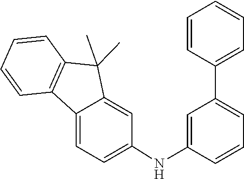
C1(NC2=CC=C3C(=C2)C(C)(C)C2=C3C=CC=C2)=CC(C2=CC=CC=C2)=CC=C1
